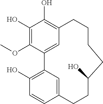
C1(O)=C(OC)C2=CC(=C1O)CCCCC(O)CCC1=CC2=C(O)C=C1
